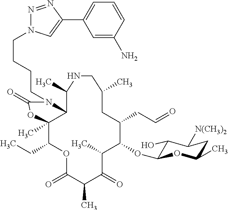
C12C(C)(C(CC)OC(=O)C(C)C(=O)C(C)C(OC3C(O)C([N(CH3)2])CC(C)O3)C(CC=O)CC(C)CNC1C)OC(=O)N2CCCCN1N=NC(C2=CC=CC(N)=C2)=C1
